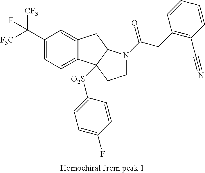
C(C1=CC=C2C(=C1)CC1C2([O2S]C2=CC=C(F)C=C2)CCN1C(CC1=C(C#N)C=CC=C1)=O)([F3C])([CF3])F
